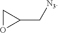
C1OC1C[N3]
